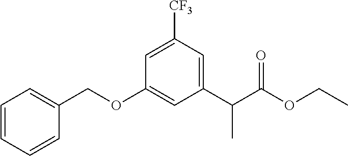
O(C1=CC(C(C(OCC)=O)C)=CC([CF3])=C1)CC1=CC=CC=C1
